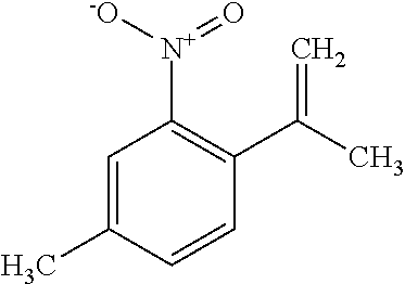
C1=C(C)C=CC(C(C)=C)=C1[N+]([-O])=O
